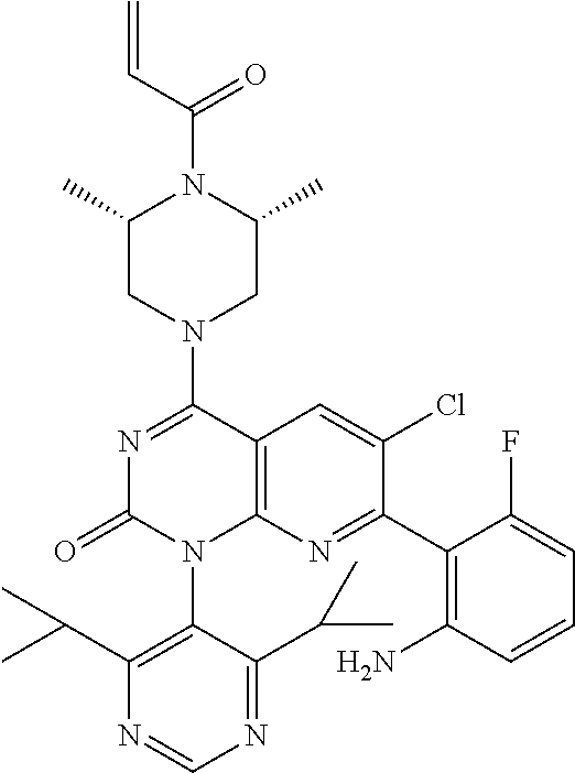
C12=C(N=C(C3=C(N)C=CC=C3F)C(Cl)=C1)N(C1=C(C(C)C)N=CN=C1C(C)C)C(=O)N=C2N1CC(C)N(C(=O)C=C)C(C)C1
